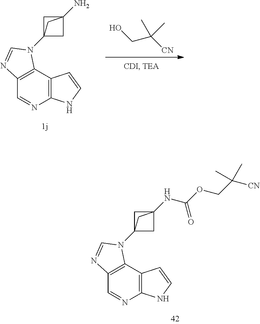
C1=NC2=C(C3=C1N=CN3C13CC(NC(=O)OCC([CN])(C)C)(C1)C3)C=CN2.C1=NC2=C(C3=C1N=CN3C13CC(N)(C1)C3)C=CN2.OCC([CN])(C)C
